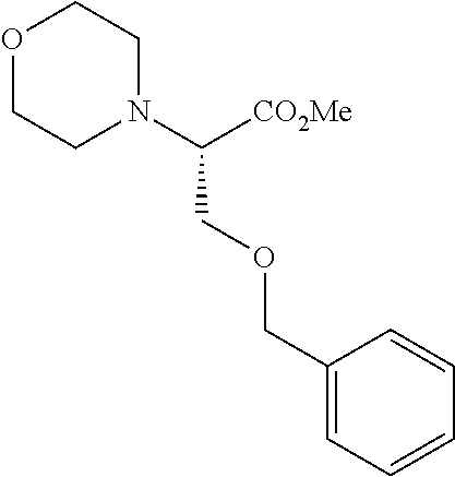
C(COCC1=CC=CC=C1)(N1CCOCC1)[CO2Me]
